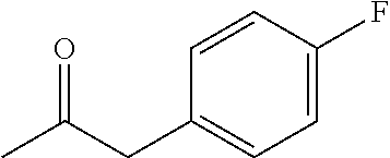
CC(CC1=CC=C(F)C=C1)=O
